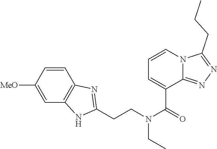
C1=CC([MeO])=CC2=C1N=C(CCN(C(=O)C1=CC=CN3C1=NN=C3CCC)CC)N2
